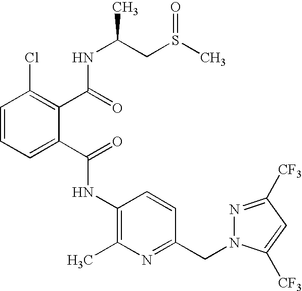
C1(NC(C2=CC=CC(Cl)=C2C(=O)NC(C)CS(C)=O)=O)=C(C)N=C(CN2N=C([CF3])C=C2[CF3])C=C1
